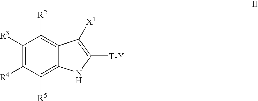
C1([R3])=C([R4])C([R5])=C2C(=C1[R2])C([X1])=C([T-Y])N2
